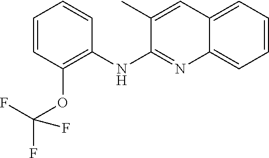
C1=CC(OC(F)(F)F)=C(NC2=NC3=CC=CC=C3C=C2C)C=C1
